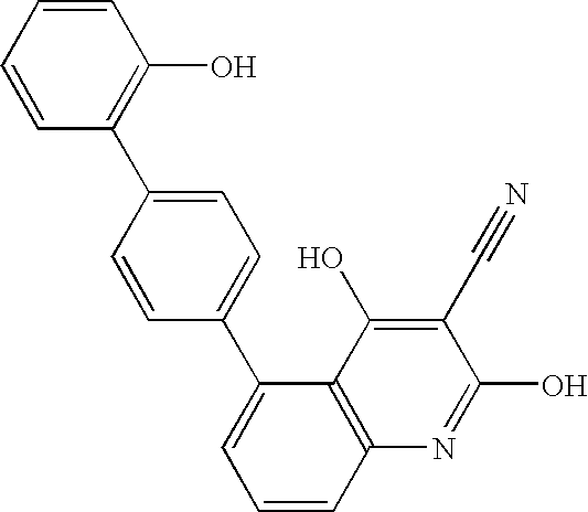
C1=CC(C2=CC=C(C3=CC=CC4=C3C(O)=C(C#N)C(O)=N4)C=C2)=C(O)C=C1
